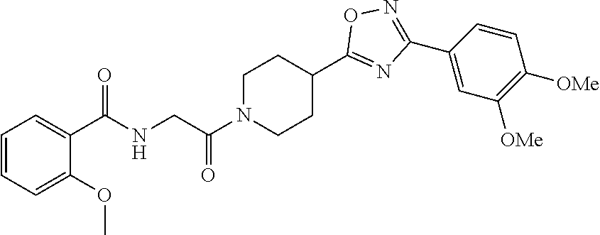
C1N(C(CNC(C2=CC=CC=C2OC)=O)=O)CCC(C2=NC(C3=CC([OMe])=C([OMe])C=C3)=NO2)C1
